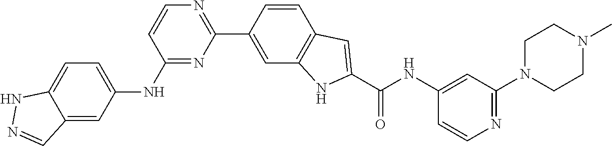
C1=CC(C2=NC=CC(NC3=CC=C4C(=C3)C=NN4)=N2)=CC2=C1C=C(C(NC1=CC(N3CCN(C)CC3)=NC=C1)=O)N2
